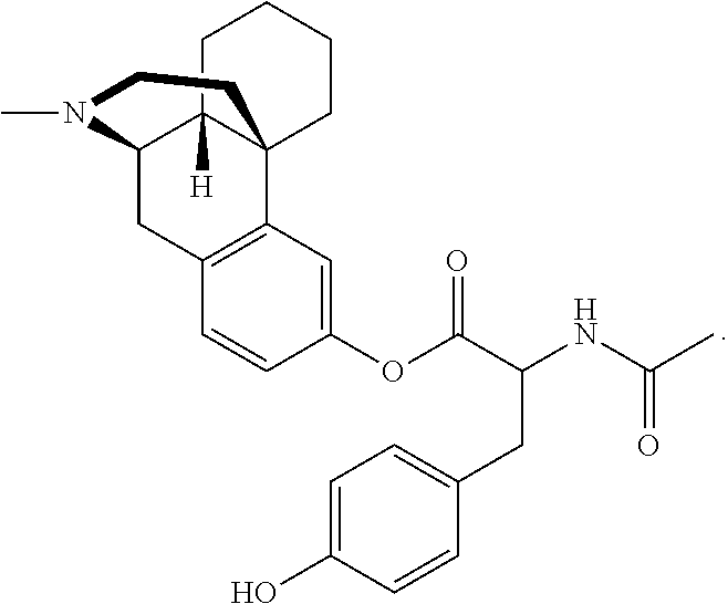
C1=CC(OC(C(NC(C)=O)CC2=CC=C(O)C=C2)=O)=CC2=C1CC1C3([H])C2(CCCC3)CCN1C
